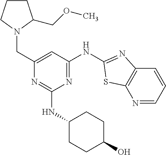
N1=CC=CC2=C1SC(NC1=NC(NC3CCC(O)CC3)=NC(CN3CCCC3COC)=C1)=N2
